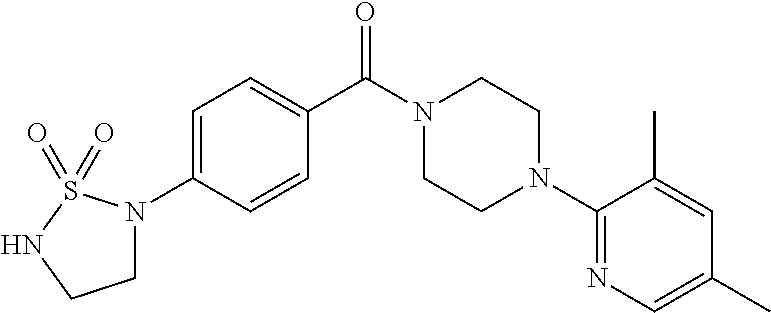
C1=C(N2CCNS2(=O)=O)C=CC(C(N2CCN(C3=NC=C(C)C=C3C)CC2)=O)=C1
